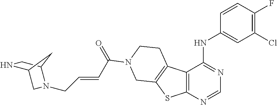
C12=C(N=CN=C1NC1=CC(Cl)=C(F)C=C1)SC1=C2CCN(C(=O)C=CCN2C3CC(C2)NC3)C1
